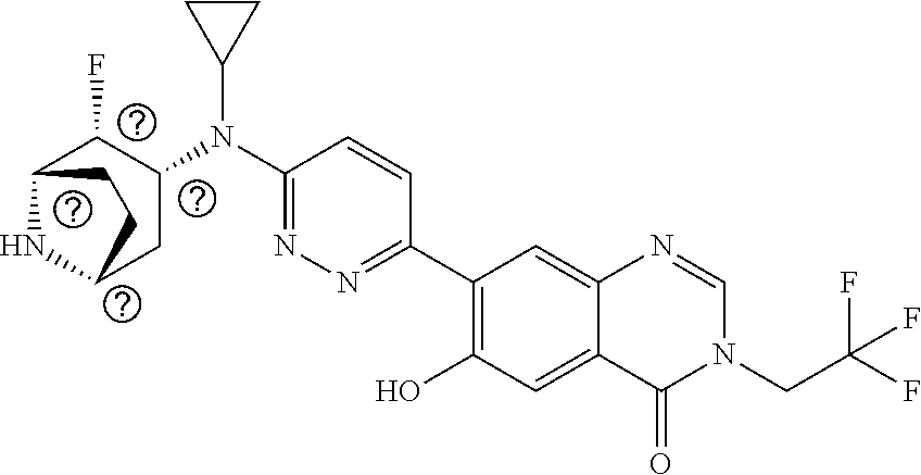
C1(C2=C(O)C=C3C(=C2)N=CN(CC(F)(F)F)C3=O)=NN=C(N(C2C(F)C3NC(C2)CC3)C2CC2)C=C1
